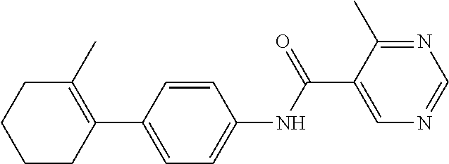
C1(C)=C(C2=CC=C(NC(C3=CN=CN=C3C)=O)C=C2)CCCC1
